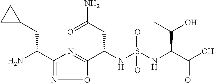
C(NS(NC(C(O)=O)C(O)C)(=O)=O)(C1=NC(C(N)CC2CC2)=NO1)CC(=O)N
